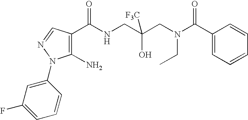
C1(C(NCC(CN(C(C2=CC=CC=C2)=O)CC)(O)[F3C])=O)=C(N)N(C2=CC(F)=CC=C2)N=C1
